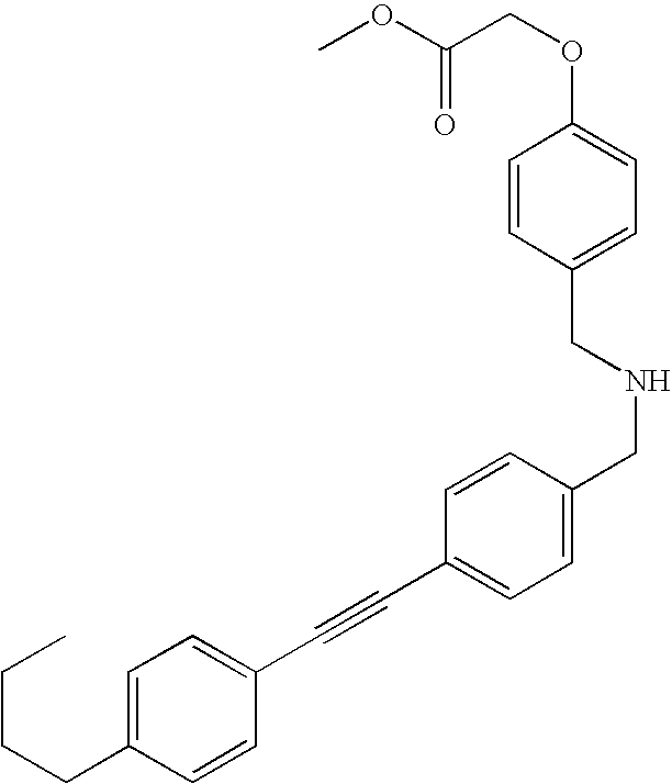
COC(=O)COC1=CC=C(CNCC2=CC=C(C#CC3=CC=C(CCCC)C=C3)C=C2)C=C1
